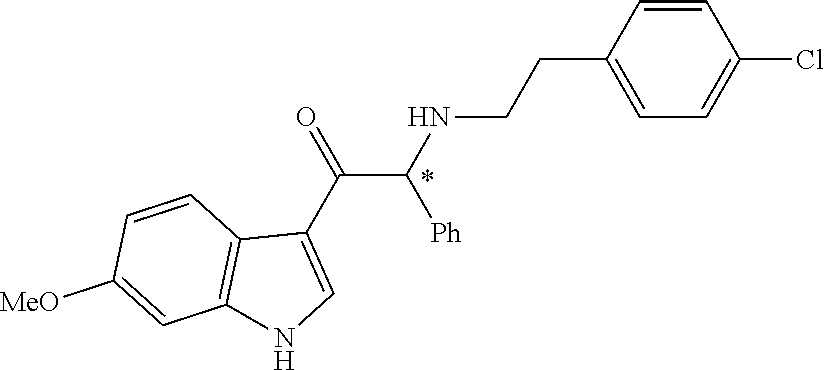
C1=CC(CCNC(C(C2=CNC3=C2C=CC([MeO])=C3)=O)[Ph])=CC=C1Cl
